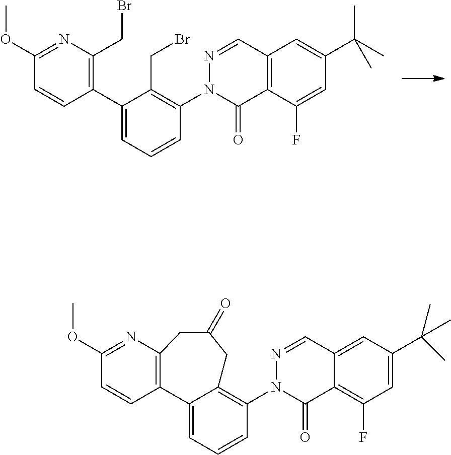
C1(C2=CC=CC(N3C(=O)C4=C(C=N3)C=C(C(C)(C)C)C=C4F)=C2CBr)=C(CBr)N=C(OC)C=C1.C12=C(N=C(OC)C=C1)CC(=O)CC1=C(N3C(=O)C4=C(F)C=C(C(C)(C)C)C=C4C=N3)C=CC=C21
